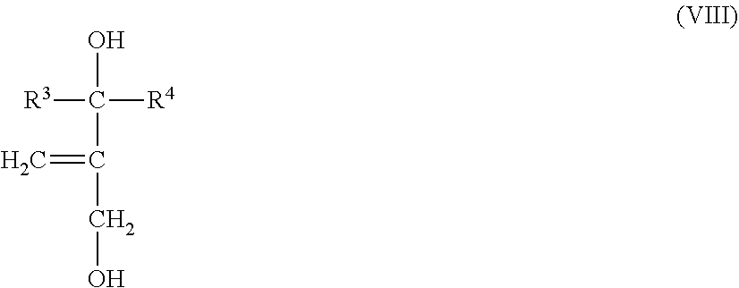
C(O)([R3])(C(CO)=C)[R4]
